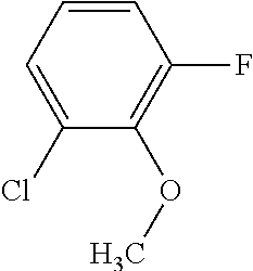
C1(F)=C(OC)C(Cl)=CC=C1
